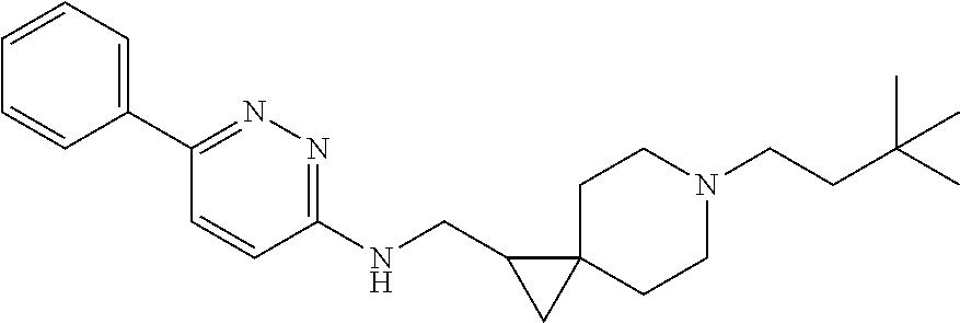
CC(CCN1CCC2(CC1)CC2CNC1=NN=C(C2=CC=CC=C2)C=C1)(C)C
